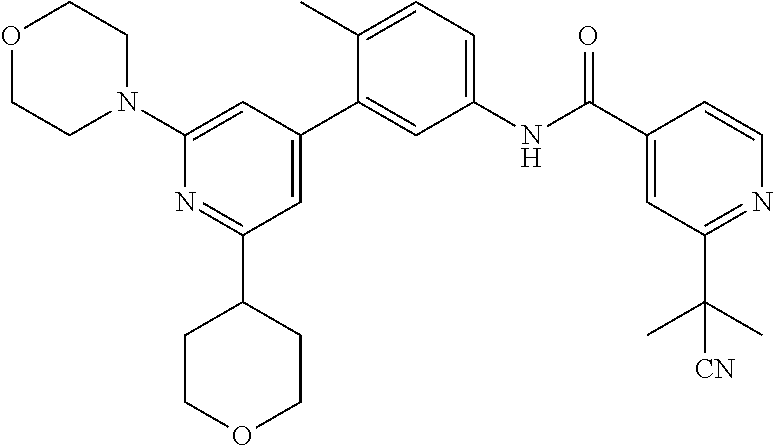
O1CCN(C2=CC(C3=CC(NC(C4=CC(C(C)(C)[CN])=NC=C4)=O)=CC=C3C)=CC(C3CCOCC3)=N2)CC1
